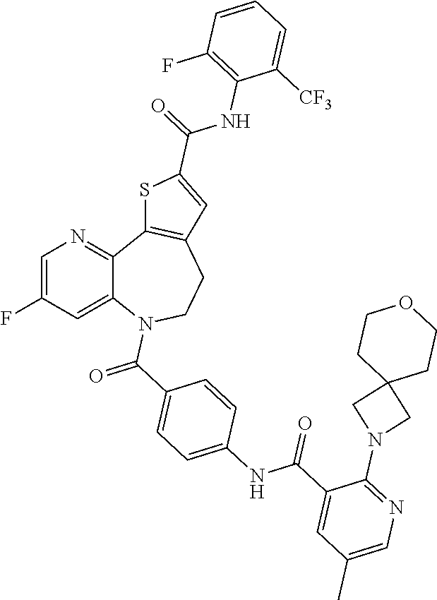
C1=C(F)C=C2C(=N1)C1=C(CCN2C(C2=CC=C(NC(C3=CC(C)=CN=C3N3CC4(C3)CCOCC4)=O)C=C2)=O)C=C(C(=O)NC2=C(F)C=CC=C2[CF3])S1
